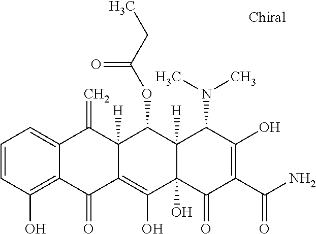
C1=CC(O)=C2C(=C1)C(=C)C1([H])C(=C(O)C3(O)C([H])(C1OC(=O)CC)C(N(C)C)C(O)=C(C(N)=O)C3=O)C2=O
